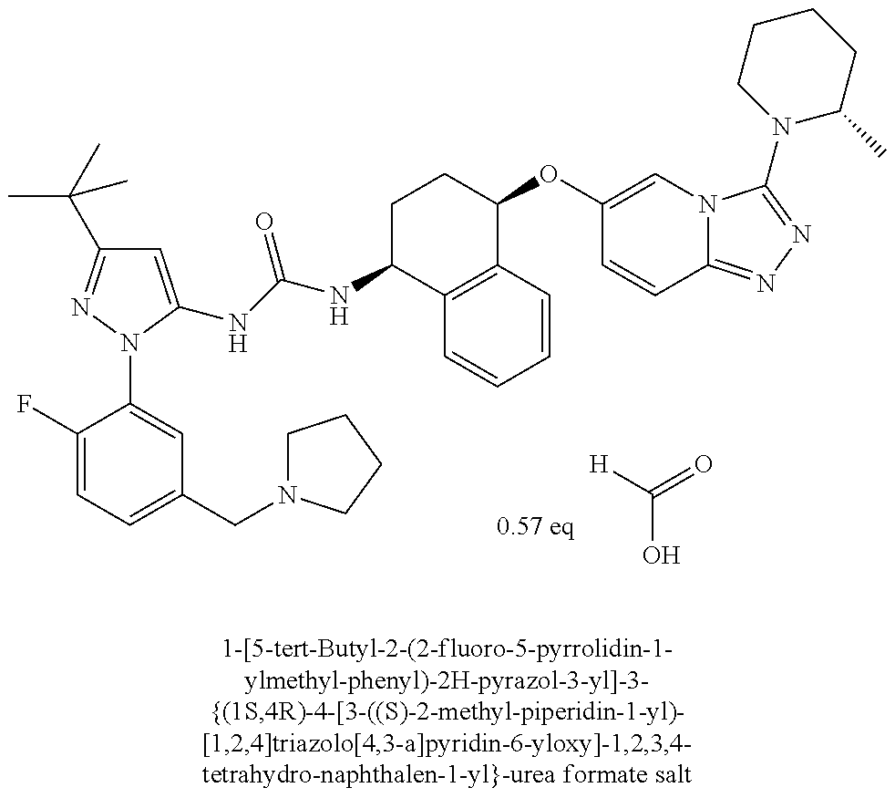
C1=C(NC(NC2C3=C(C(OC4=CN5C(=NN=C5N5C(C)CCCC5)C=C4)CC2)C=CC=C3)=O)N(C2=CC(CN3CCCC3)=CC=C2F)N=C1C(C)(C)C.[H]C(=O)O
